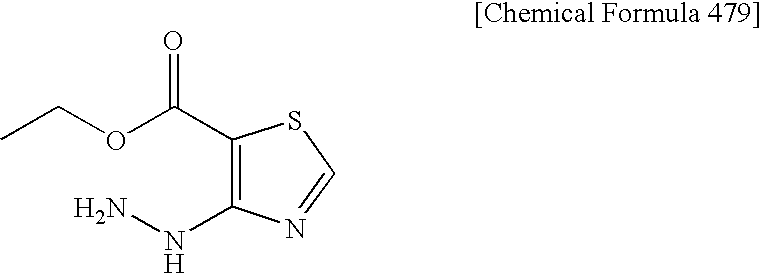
C1(C(OCC)=O)=C(NN)N=CS1
